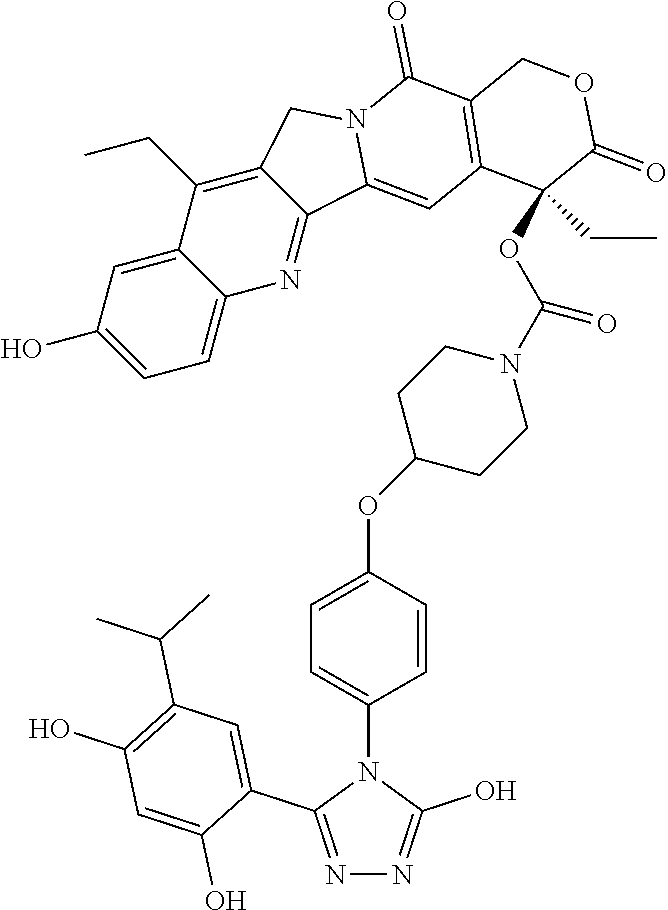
OC1=CC=C2C(=C1)C(CC)=C1C(=N2)C2=CC3=C(C(=O)N2C1)COC(=O)C3(CC)OC(N1CCC(OC2=CC=C(N3C(C4=CC(C(C)C)=C(O)C=C4O)=NN=C3O)C=C2)CC1)=O
